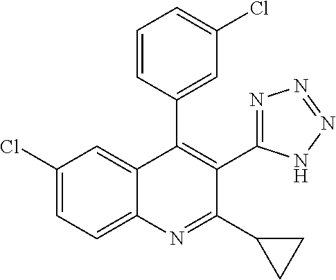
C1(Cl)=CC=C2C(=C1)C(C1=CC(Cl)=CC=C1)=C(C1=NN=NN1)C(C1CC1)=N2
